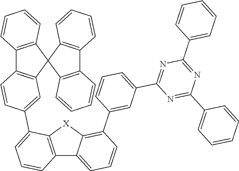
C12=C([X]C3=C(C4=CC(C5=NC(C6=CC=CC=C6)=NC(C6=CC=CC=C6)=N5)=CC=C4)C=CC=C13)C(C1=CC3=C(C4=C(C=CC=C4)C34C3=C(C5=C4C=CC=C5)C=CC=C3)C=C1)=CC=C2
